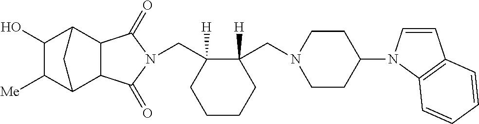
C(C1([H])C(CN2CCC(N3C=CC4=C3C=CC=C4)CC2)([H])CCCC1)N1C(=O)C2C3C([Me])C(O)C(C2C1=O)C3
